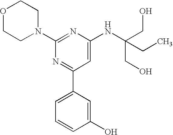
C1(N2CCOCC2)=NC(NC(CO)(CO)CC)=CC(C2=CC=CC(O)=C2)=N1
